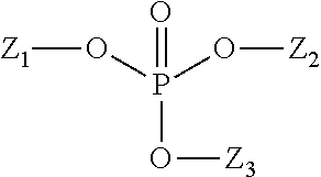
P(O[Z3])(O[Z1])(O[Z2])=O
